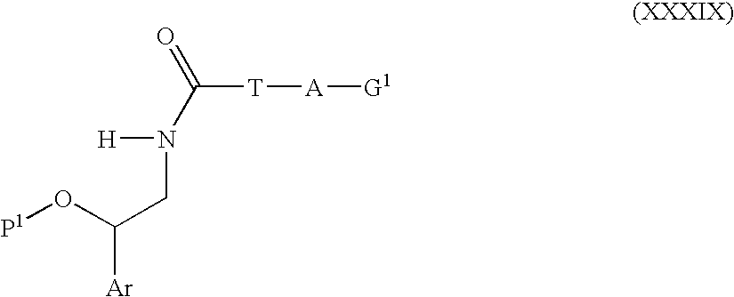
O=C(N(CC([Ar])O[P1])[H])[T][A][G1]
